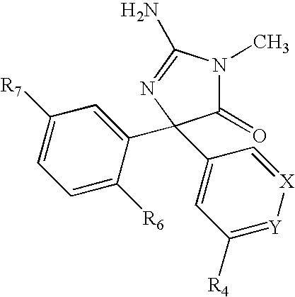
C1([R7])=CC=C([R6])C(C2(C3=CC([R4])=[Y][X]=C3)C(=O)N(C)C(N)=N2)=C1
